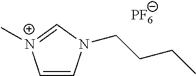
C1=C[N+](C)=CN1CCCC.[PF6]
